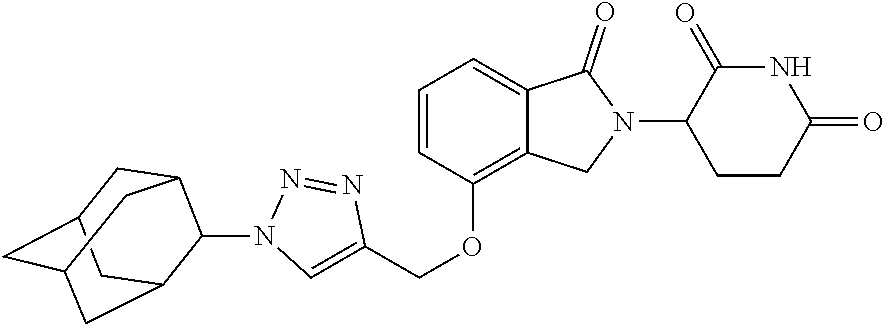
C1=CC(OCC2=CN(C3C4CC5CC(CC3C5)C4)N=N2)=C2C(=C1)C(=O)N(C1CCC(=O)NC1=O)C2
